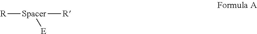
[R][Spacer]([R])[E]
